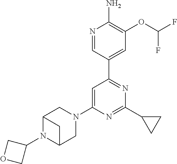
N1=CC(C2=NC(C3CC3)=NC(N3CC4N(C5COC5)C(C3)C4)=C2)=CC(OC(F)F)=C1N
